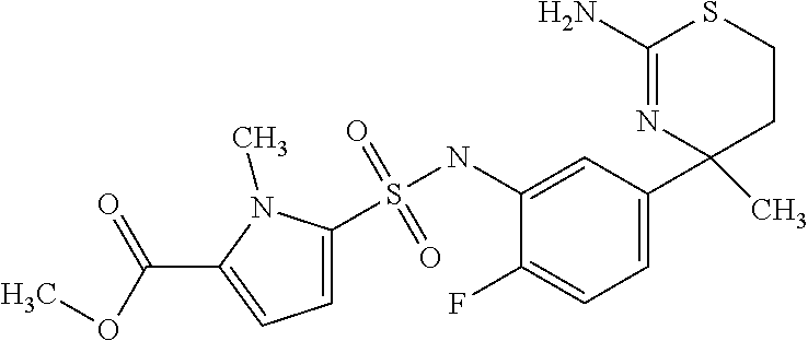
C1(NS(=O)(=O)C2=CC=C(C(=O)OC)N2C)=CC(C2(C)CCSC(N)=N2)=CC=C1F
